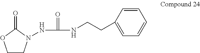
C1CN(NC(=O)NCCC2=CC=CC=C2)C(=O)O1
